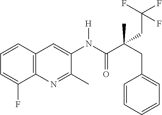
C12=C(C=CC=C1F)C=C(N(C(C(CC1=CC=CC=C1)(C)CC(F)(F)F)=O)[H])C(C)=N2
